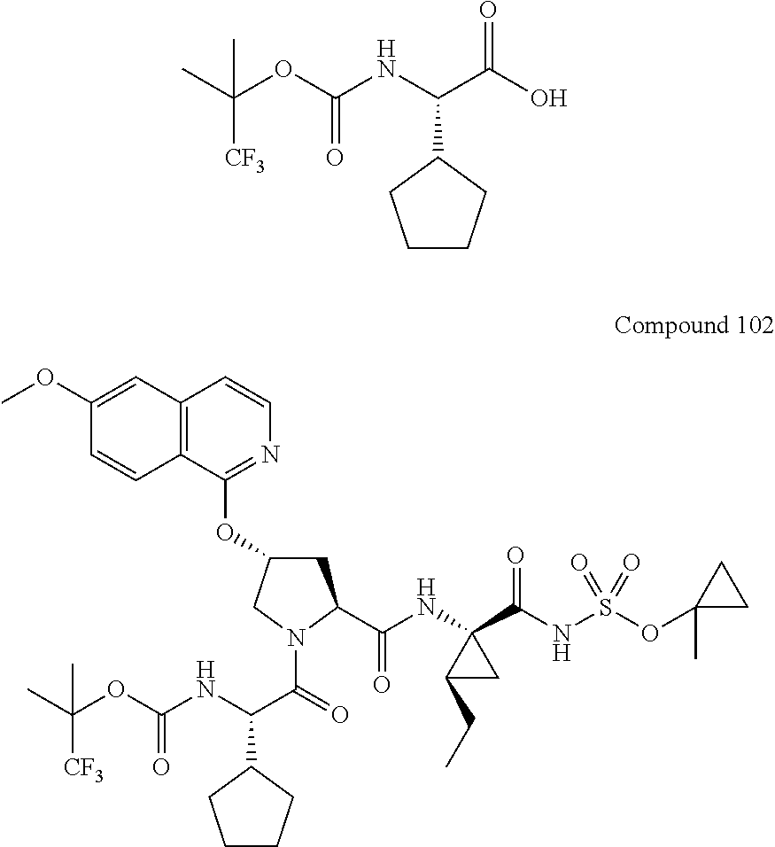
C(OC(NC(C(O)=O)C1CCCC1)=O)(C)([CF3])C.C12=C(C=C(OC)C=C1)C=CN=C2OC1CC(C(NC2(C(NS(OC3(C)CC3)(=O)=O)=O)C(CC)C2)=O)N(C(=O)C(NC(OC(C)([CF3])C)=O)C2CCCC2)C1
